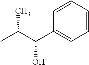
C1=CC=CC(C(C(C)C)O)=C1
